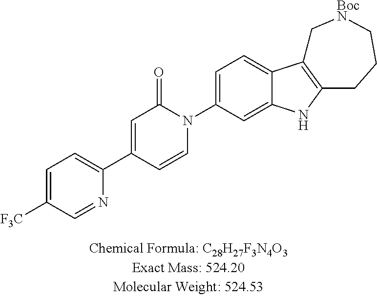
C1=C([F3C])C=NC(C2=CC(=O)N(C3=CC=C4C(=C3)NC3=C4C[BocN]CCC3)C=C2)=C1
